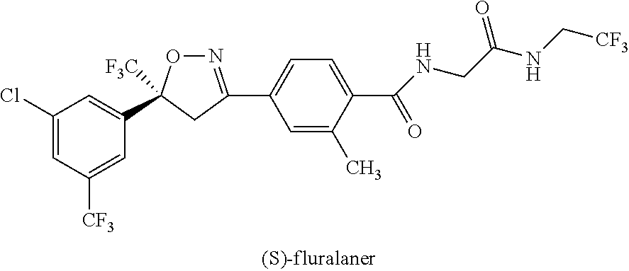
C1(Cl)=CC([CF3])=CC(C2([F3C])ON=C(C3=CC=C(C(NCC(NC[CF3])=O)=O)C(C)=C3)C2)=C1
